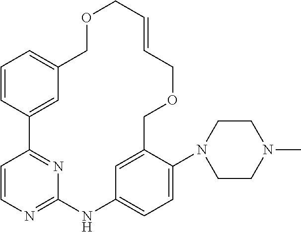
C1=CC2=CC(=C1)COCC=CCOCC1=CC(=CC=C1N1CCN(C)CC1)NC1=NC=CC2=N1
